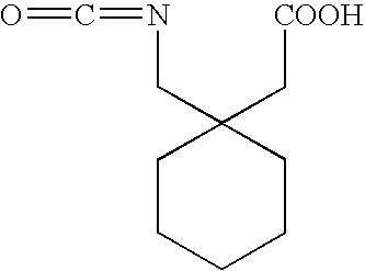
C1CCCCC1(CN=C=O)C[COOH]
